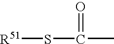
S(C(C)=O)[R51]
